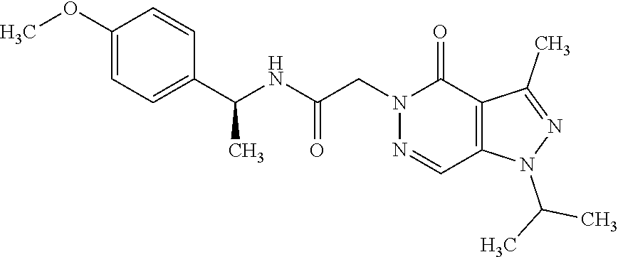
N1=CC2=C(C(=O)N1CC(NC(C1=CC=C(OC)C=C1)C)=O)C(C)=NN2C(C)C
